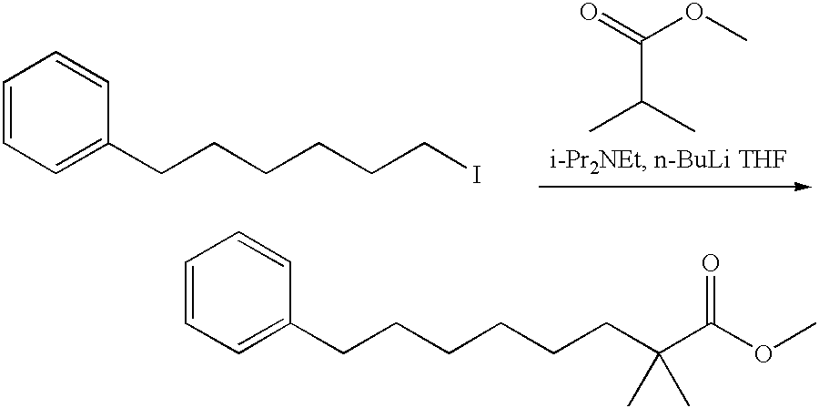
C1=CC=C(CCCCCCC(C(OC)=O)(C)C)C=C1.C1=CC=C(CCCCCCI)C=C1.C(C(C)C)(OC)=O
